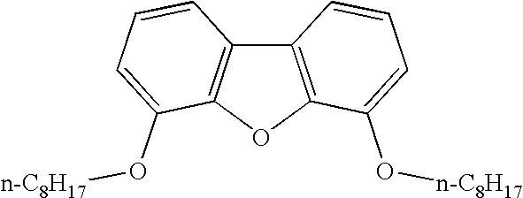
C12=C(OC3=C1C=CC=C3O[n-C8H17])C(O[n-C8H17])=CC=C2
